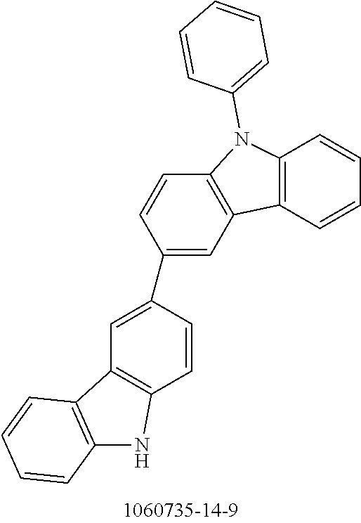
C1=C(C2=CC3=C(C=C2)N(C2=CC=CC=C2)C2=C3C=CC=C2)C=CC2=C1C1=C(C=CC=C1)N2
